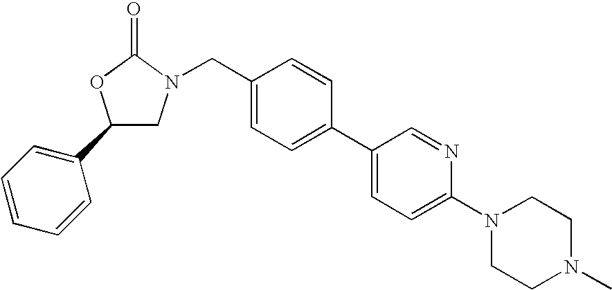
C1(C2=CC=CC=C2)CN(CC2=CC=C(C3=CC=C(N4CCN(C)CC4)N=C3)C=C2)C(=O)O1
